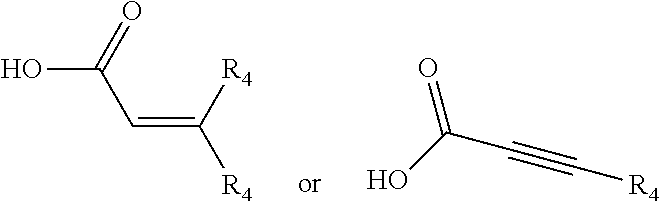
C(C=C([R4])[R4])(O)=O.C(C#C[R4])(O)=O
